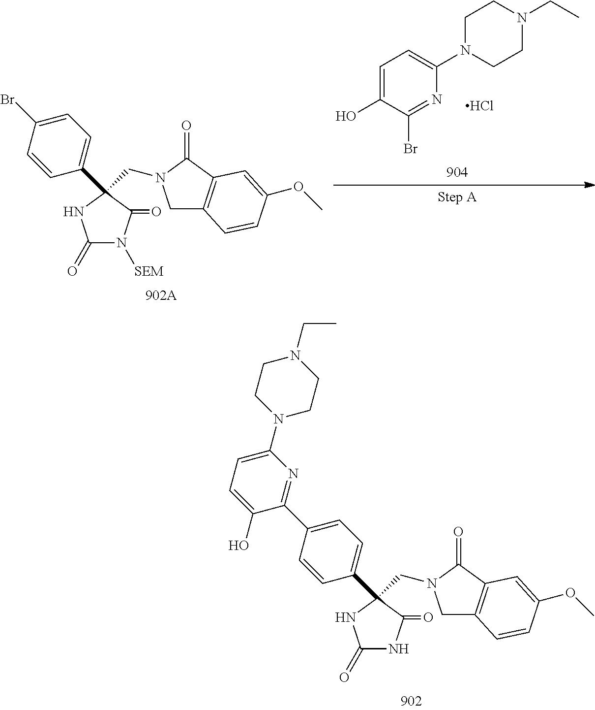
C1(=O)N([SEM])C(=O)C(C2=CC=C(Br)C=C2)(CN2CC3=C(C2=O)C=C(OC)C=C3)N1.C1=C(O)C(Br)=NC(N2CCN(CC)CC2)=C1.Cl.C1(=O)NC(=O)C(C2=CC=C(C3=NC(N4CCN(CC)CC4)=CC=C3O)C=C2)(CN2CC3=C(C2=O)C=C(OC)C=C3)N1
